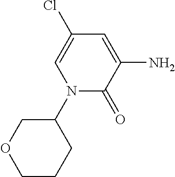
C1C(N2C(=O)C(N)=CC(Cl)=C2)CCCO1
